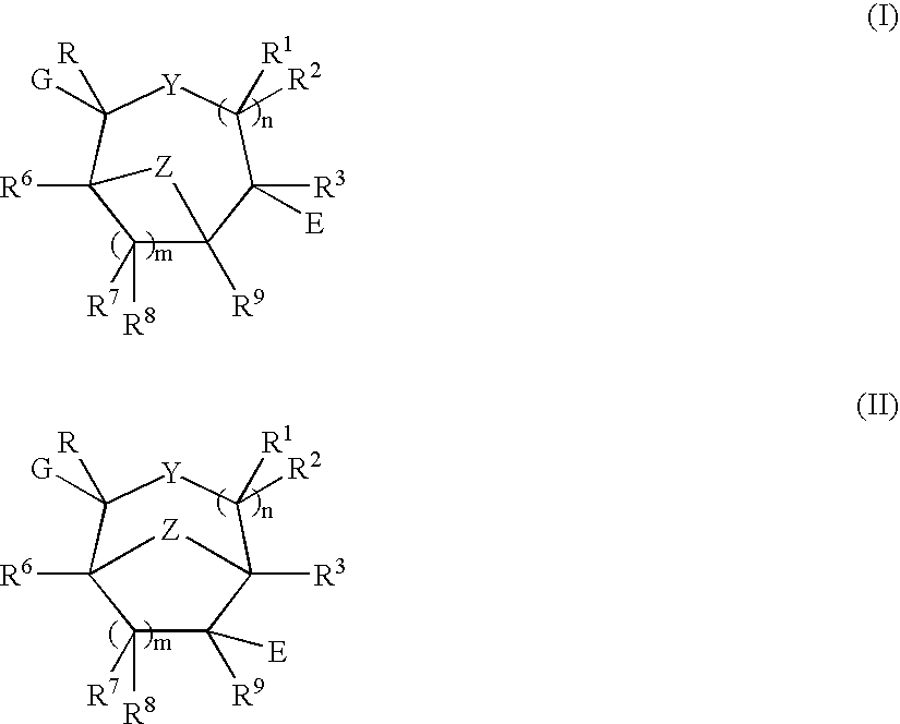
C1([R7])([R8])C2([R9])C([R3])([E])C([R2])([R1])[Y]C([G])([R])C1([R6])[Z]2.C1([R7])([R8])C([R9])([E])C2([R3])C([R2])([R1])[Y]C([G])([R])C1([R6])[Z]2
